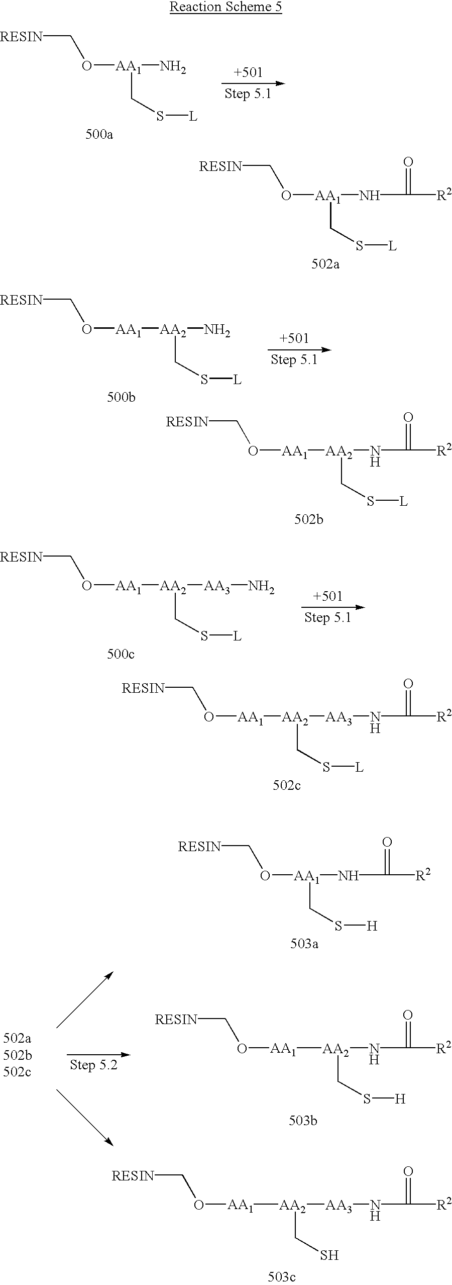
[RESIN]CO[AA1](NC(=O)[R2])CS[L].[RESIN]CO[AA1][AA2](NC(=O)[R2])CS[L].[RESIN]CO[AA1][AA2]([AA3]NC(=O)[R2])CS[L].[RESIN]CO[AA1](NC(=O)[R2])CS[H].[AA1]([AA2]([AA3]NC(=O)[R2])CS)OC[RESIN].[RESIN]CO[AA1](N)CS[L].[RESIN]CO[AA1][AA2](N)CS[L].[RESIN]CO[AA1][AA2]([AA3]N)CS[L].[AA1]([AA2](NC(=O)[R2])CS[H])OC[RESIN]
